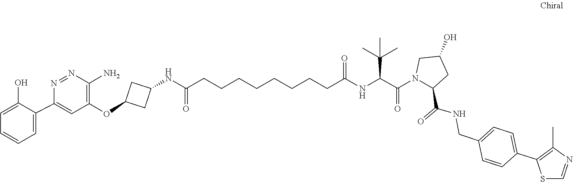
S1C=NC(C)=C1C1=CC=C(CNC(=O)C2N(C(C(NC(CCCCCCCCC(NC3CC(OC4=C(N)N=NC(C5=CC=CC=C5O)=C4)C3)=O)=O)C(C)(C)C)=O)CC(O)C2)C=C1
